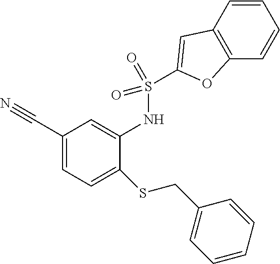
C1(C#N)=CC=C(SCC2=CC=CC=C2)C(NS(=O)(=O)C2=CC3=C(C=CC=C3)O2)=C1
